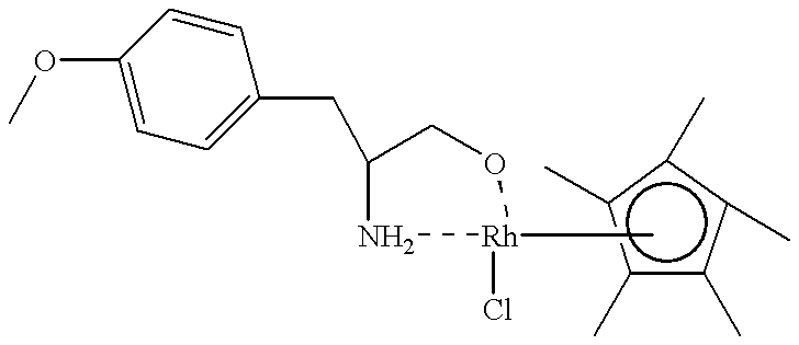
COC1=CC=C(CC2N[Rh](Cl)(C)OC2)C=C1.c1(C)c(C)c(C)c(C)c1C
